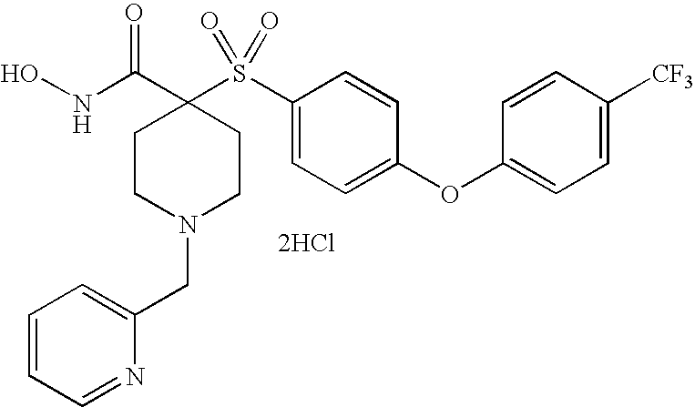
N(C(C1(S(C2=CC=C(OC3=CC=C([CF3])C=C3)C=C2)(=O)=O)CCN(CC2=CC=CC=N2)CC1)=O)O.[2HCl]
